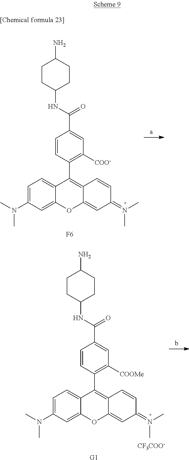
C1=C(N(C)C)C=C2C(=C1)C(C1=C([COO-])C=C(C(=O)NC3CCC(N)CC3)C=C1)=C1C(=CC(=N(C)C)C=C1)O2.[F6].C1=C(N(C)C)C=C2C(=C1)C(C1=C([COOMe])C=C(C(=O)NC3CCC(N)CC3)C=C1)=C1C(=CC(=N(C)C)C=C1)O2.[G1].[CF3COO-]
